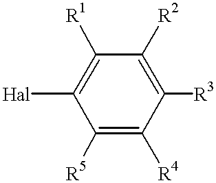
C1([R4])=C([R5])C([Hal])=C([R1])C([R2])=C1[R3]
